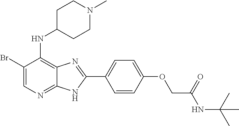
C1(Br)=CN=C2C(=C1NC1CCN(C)CC1)N=C(C1=CC=C(OCC(NC(C)(C)C)=O)C=C1)N2
